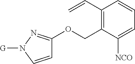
C1(C=C)=C(COC2=NN([G])C=C2)C([NCO])=CC=C1
